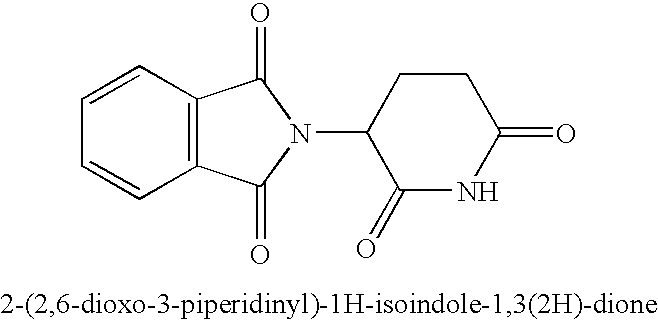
C12=C(C=CC=C1)C(=O)N(C1C(=O)NC(=O)CC1)C2=O
